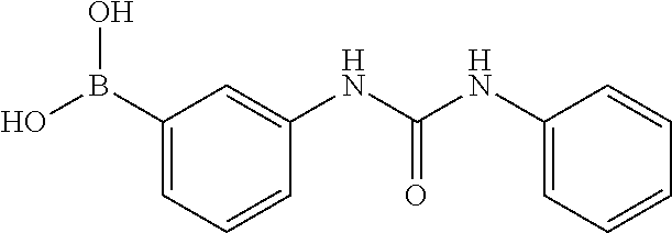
C1(B(O)O)=CC=CC(NC(NC2=CC=CC=C2)=O)=C1
